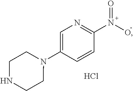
C1=C(N2CCNCC2)C=CC(N([O-])=O)=N1.Cl
